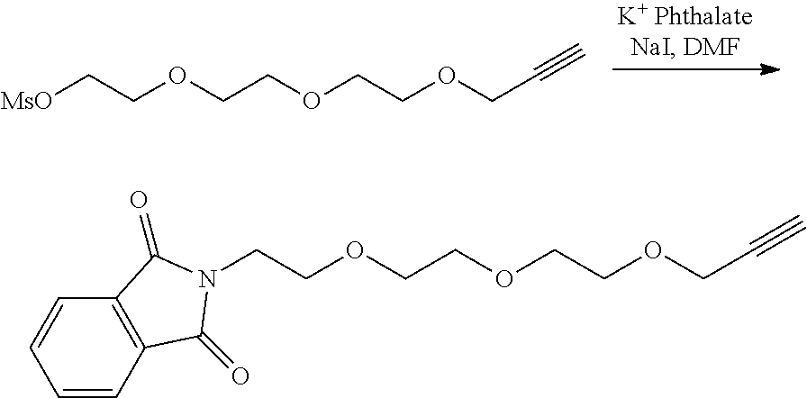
[MsO]CCOCCOCCOCC#C.C(COCCOCCOCC#C)N1C(=O)C2=C(C=CC=C2)C1=O
